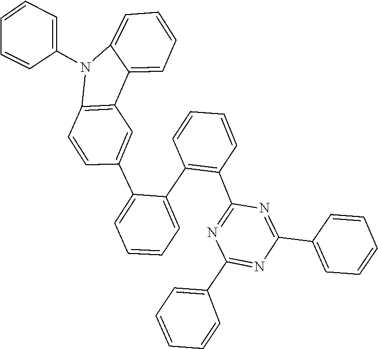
C1=C(C2=NC(C3=CC=CC=C3)=NC(C3=C(C4=CC=CC=C4C4=CC5=C(C=C4)N(C4=CC=CC=C4)C4=CC=CC=C54)C=CC=C3)=N2)C=CC=C1
